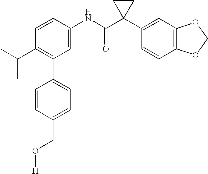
C1=C(NC(C2(C3=CC4=C(C=C3)OCO4)CC2)=O)C=CC(C(C)C)=C1C1=CC=C(CO[H])C=C1
